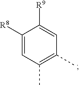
C1([R8])=CC(C)=C(C)C=C1[R9]
